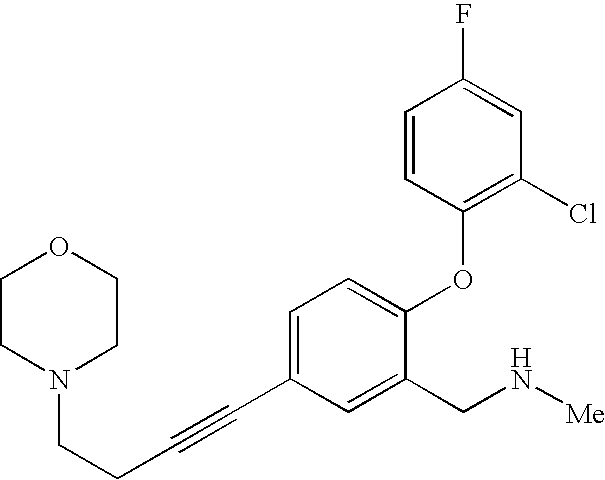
N1(CCC#CC2=CC=C(OC3=C(Cl)C=C(F)C=C3)C(CN[Me])=C2)CCOCC1
